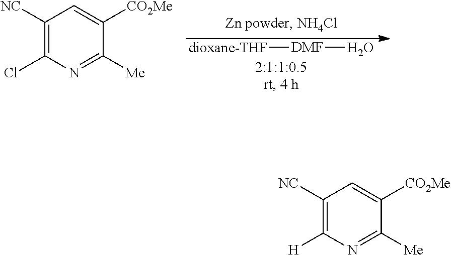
[dioxane-THF][DMF]O.C1([NC])=C(Cl)N=C([Me])C([CO2Me])=C1.C1([NC])=C([H])N=C([Me])C([CO2Me])=C1
